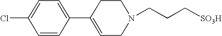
C1=CC(C2=CCN(CCC[SO3H])CC2)=CC=C1Cl
